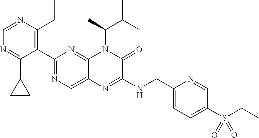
C1(C2=NC=C3C(=N2)N(C(C(C)C)C)C(=O)C(NCC2=CC=C(S(CC)(=O)=O)C=N2)=N3)=C(CC)N=CN=C1C1CC1
